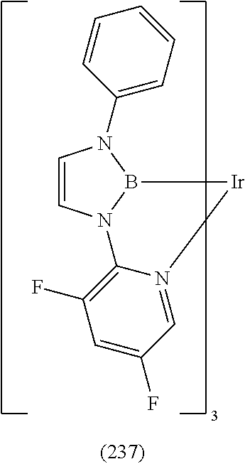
C1=CN2B(N1C1=CC=CC=C1)[Ir]N1=CC(F)=CC(F)=C21
